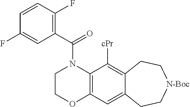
C1COC2=C(N1C(C1=C(F)C=CC(F)=C1)=O)C([cPr])=C1C(=C2)CC[N-Boc]CC1
